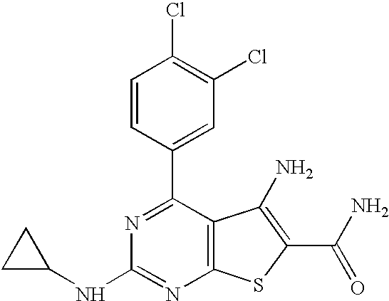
C1=CC(C2=NC(NC3CC3)=NC3=C2C(N)=C(C(=O)N)S3)=CC(Cl)=C1Cl
